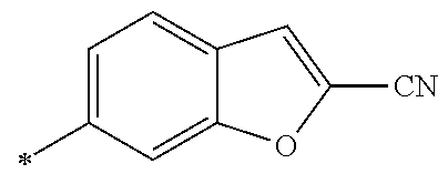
C1=C(C)C=C2C(=C1)C=C([CN])O2
